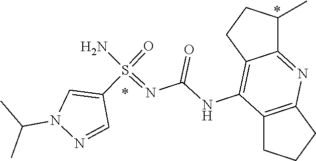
C12=NC3=C(C(NC(N=S(N)(C4=CN(C(C)C)N=C4)=O)=O)=C1CCC2C)CCC3
